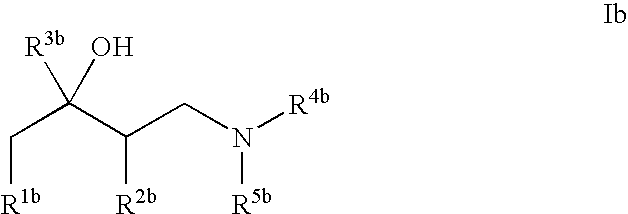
C([R1b])C(C(CN([R4b])[R5b])[R2b])([R3b])O
